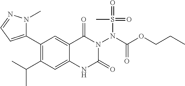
C1(C2=CC=NN2C)=C(C(C)C)C=C2C(=C1)C(=O)N(N(S(C)(=O)=O)C(=O)OCCC)C(=O)N2
